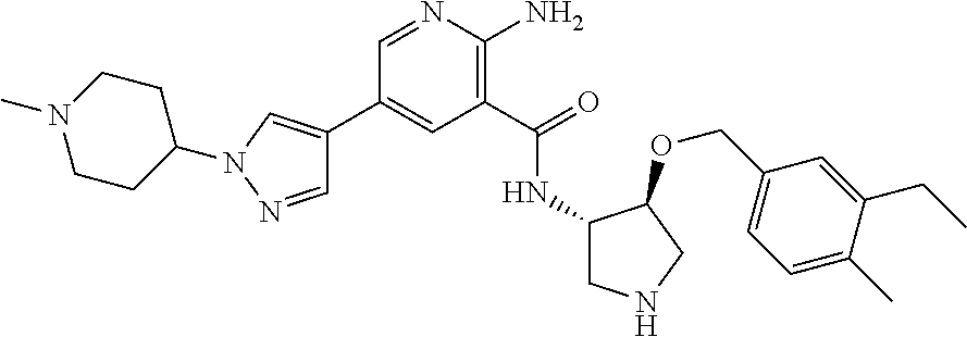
C1(C2=CN(C3CCN(C)CC3)N=C2)=CC(C(=O)NC2CNCC2OCC2=CC=C(C)C(CC)=C2)=C(N)N=C1
